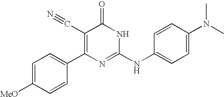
C1=CC(C2=C(C#N)C(=O)NC(NC3=CC=C(N(C)C)C=C3)=N2)=CC=C1[MeO]
